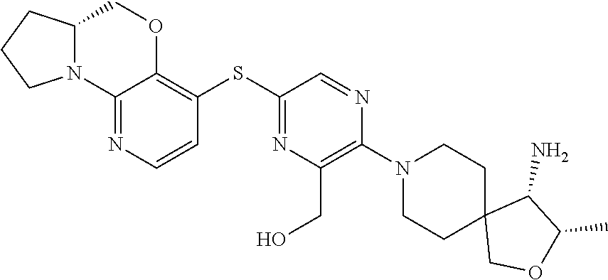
C12N(C3=NC=CC(SC4=NC(CO)=C(N5CCC6(CC5)COC(C)C6N)N=C4)=C3OC1)CCC2
